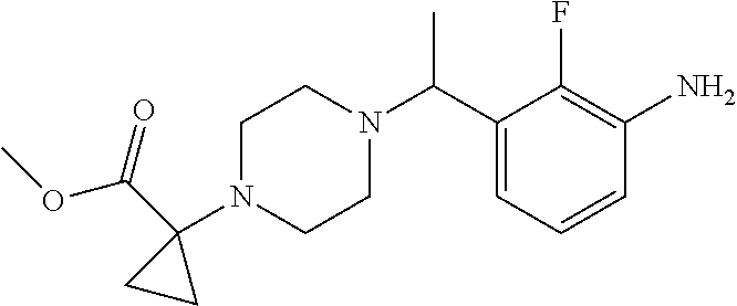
C1=C(C(N2CCN(C3(C(OC)=O)CC3)CC2)C)C(F)=C(N)C=C1
